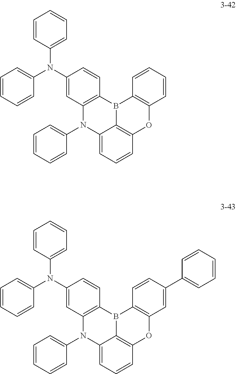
C12=CC=CC3=C1B(C1=C(N2C2=CC=CC=C2)C=C(N(C2=CC=CC=C2)C2=CC=CC=C2)C=C1)C1=C(O3)C=CC=C1.C12=CC=CC3=C1B(C1=C(N2C2=CC=CC=C2)C=C(N(C2=CC=CC=C2)C2=CC=CC=C2)C=C1)C1=C(O3)C=C(C2=CC=CC=C2)C=C1
